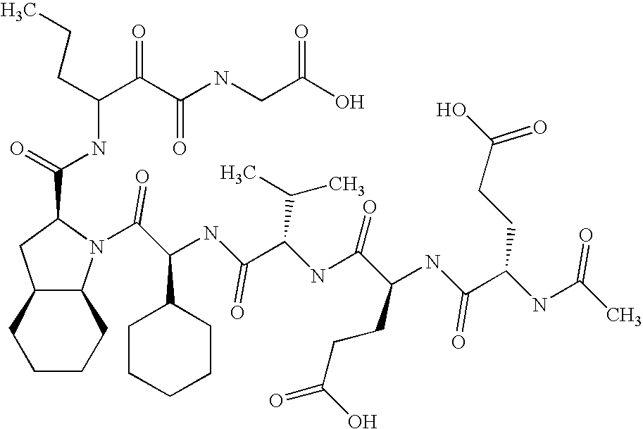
C1CCCC2C1CC(C(NC(CCC)C(C(NCC(O)=O)=O)=O)=O)N2C(C(NC(C(NC(C(NC(C(NC(C)=O)CCC(=O)O)=O)CCC(O)=O)=O)C(C)C)=O)C1CCCCC1)=O
